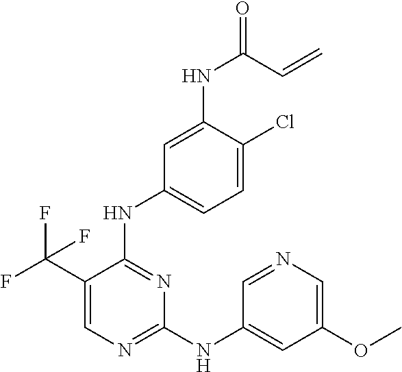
N(C1=NC=C(C(F)(F)F)C(NC2=CC=C(Cl)C(NC(C=C)=O)=C2)=N1)C1=CC(OC)=CN=C1
